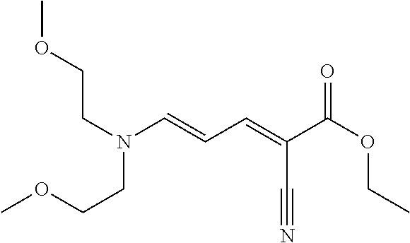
COCCN(CCOC)C=CC=C(C(OCC)=O)C#N
